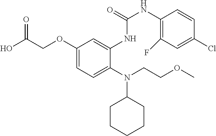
OC(COC1=CC=C(N(CCOC)C2CCCCC2)C(NC(=O)NC2=C(F)C=C(Cl)C=C2)=C1)=O
